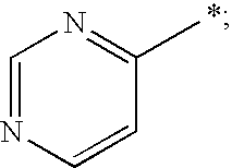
C1=NC=CC(C)=N1
